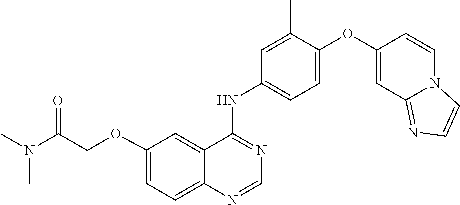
C1=C(OC2=CC3=NC=CN3C=C2)C(C)=CC(NC2=NC=NC3=CC=C(OCC(N(C)C)=O)C=C23)=C1
